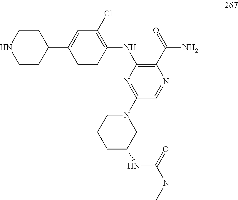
C1CC(C2=CC(Cl)=C(NC3=C(C(=O)N)N=CC(N4CCCC(NC(N(C)C)=O)C4)=N3)C=C2)CCN1
